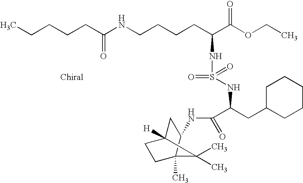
C1C2([H])C(C)(C)C(C)(C1NC(=O)C(CC1CCCCC1)NS(=O)(=O)NC(C(=O)OCC)CCCCNC(CCCCC)=O)CC2
